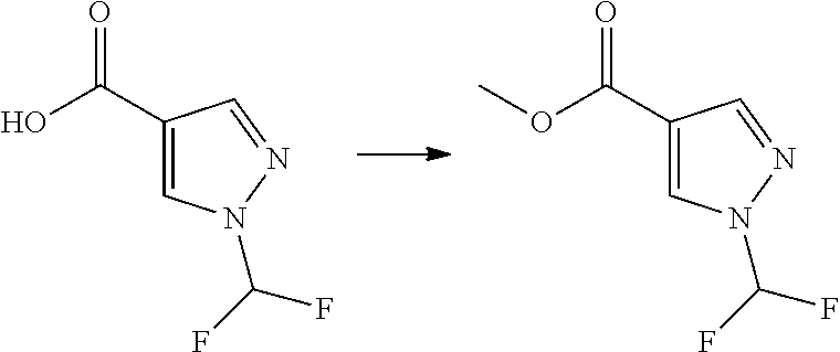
C1(C(O)=O)=CN(C(F)F)N=C1.C1(C(OC)=O)=CN(C(F)F)N=C1
